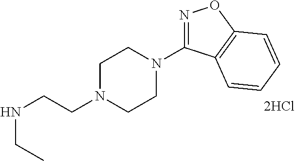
N1=C(N2CCN(CCNCC)CC2)C2=C(O1)C=CC=C2
